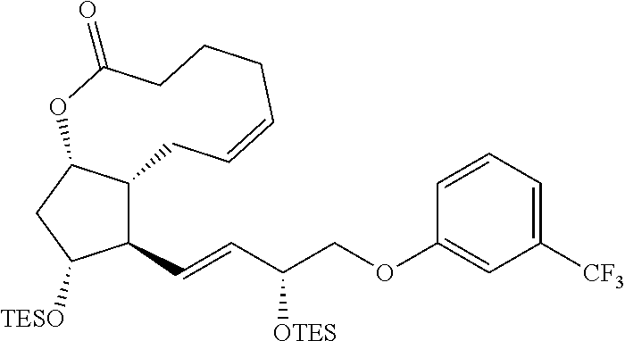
C1(C=CC(COC2=CC([CF3])=CC=C2)[OTES])C2C(CC1[TESO])OC(=O)CCCC=CC2
